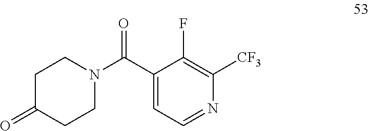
C1(C(N2CCC(=O)CC2)=O)=CC=NC([CF3])=C1F
